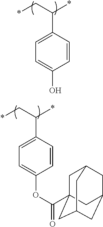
C1=CC(C(C*)*)=CC=C1O.C1=CC(C(C*)*)=CC=C1OC(=O)C12CC3CC(CC(C1)C3)C2
